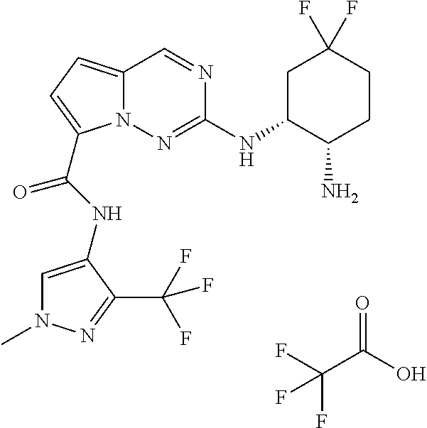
O=C(O)C(F)(F)F.N1=CC2=CC=C(C(NC3=CN(C)N=C3C(F)(F)F)=O)N2N=C1NC1CC(F)(F)CCC1N
